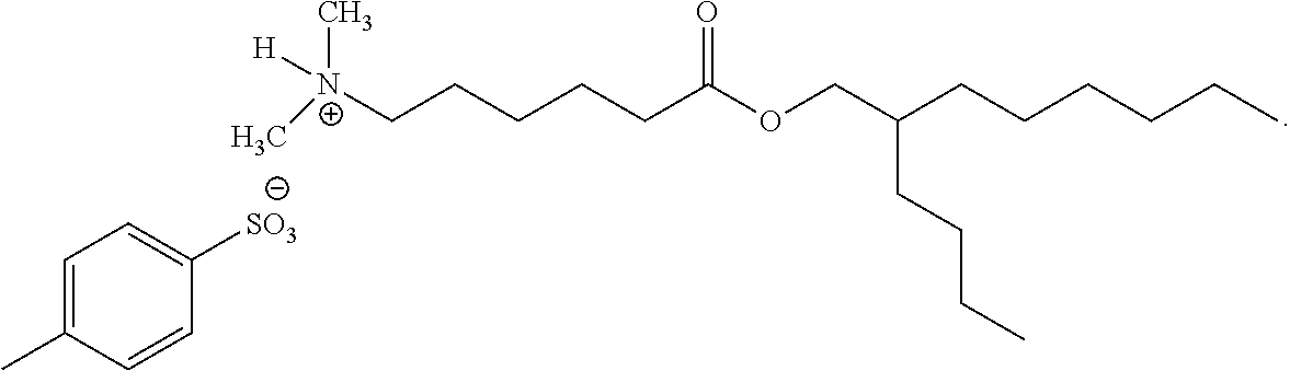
C[N+](CCCCCC(OCC(CCCCCC)CCCC)=O)(C)[H].CC1=CC=C([SO3])C=C1
